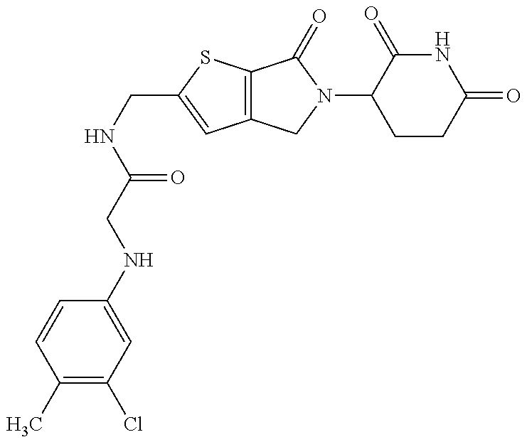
C12=C(SC(CNC(=O)CNC3=CC(Cl)=C(C)C=C3)=C1)C(=O)N(C1CCC(=O)NC1=O)C2
